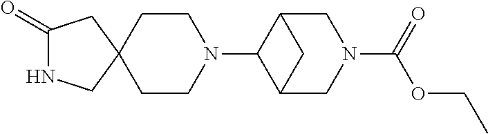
C1(=O)NCC2(C1)CCN(C1C3CN(C(OCC)=O)CC1C3)CC2
